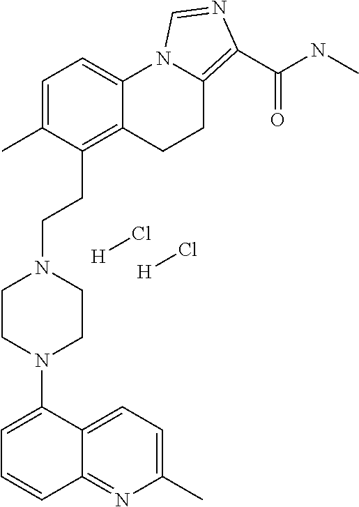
C12=NC(C)=CC=C1C(N1CCN(CCC3=C4C(=CC=C3C)N3C(=C(C(NC)=O)N=C3)CC4)CC1)=CC=C2.[H]Cl.[H]Cl
